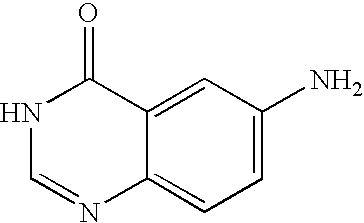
N1C=NC2=CC=C(N)C=C2C1=O
